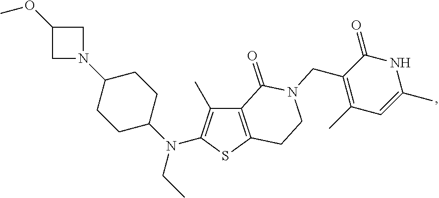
C12=C(SC(N(C3CCC(N4CC(OC)C4)CC3)CC)=C1C)CCN(CC1=C(C)C=C(C)NC1=O)C2=O
